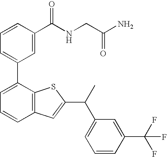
C1=CC(C(NCC(N)=O)=O)=CC(C2=CC=CC3=C2SC(C(C2=CC=CC(C(F)(F)F)=C2)C)=C3)=C1
